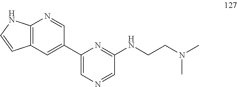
C12=C(C=C(C3=CN=CC(NCCN(C)C)=N3)C=N1)C=CN2
